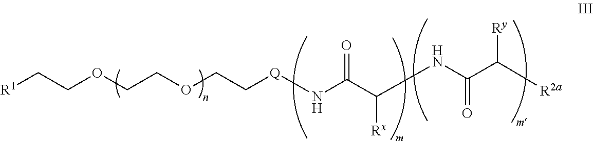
[R1]CCOCCOCC[Q]NC(C(NC(C([R2a])[Ry])=O)[Rx])=O
